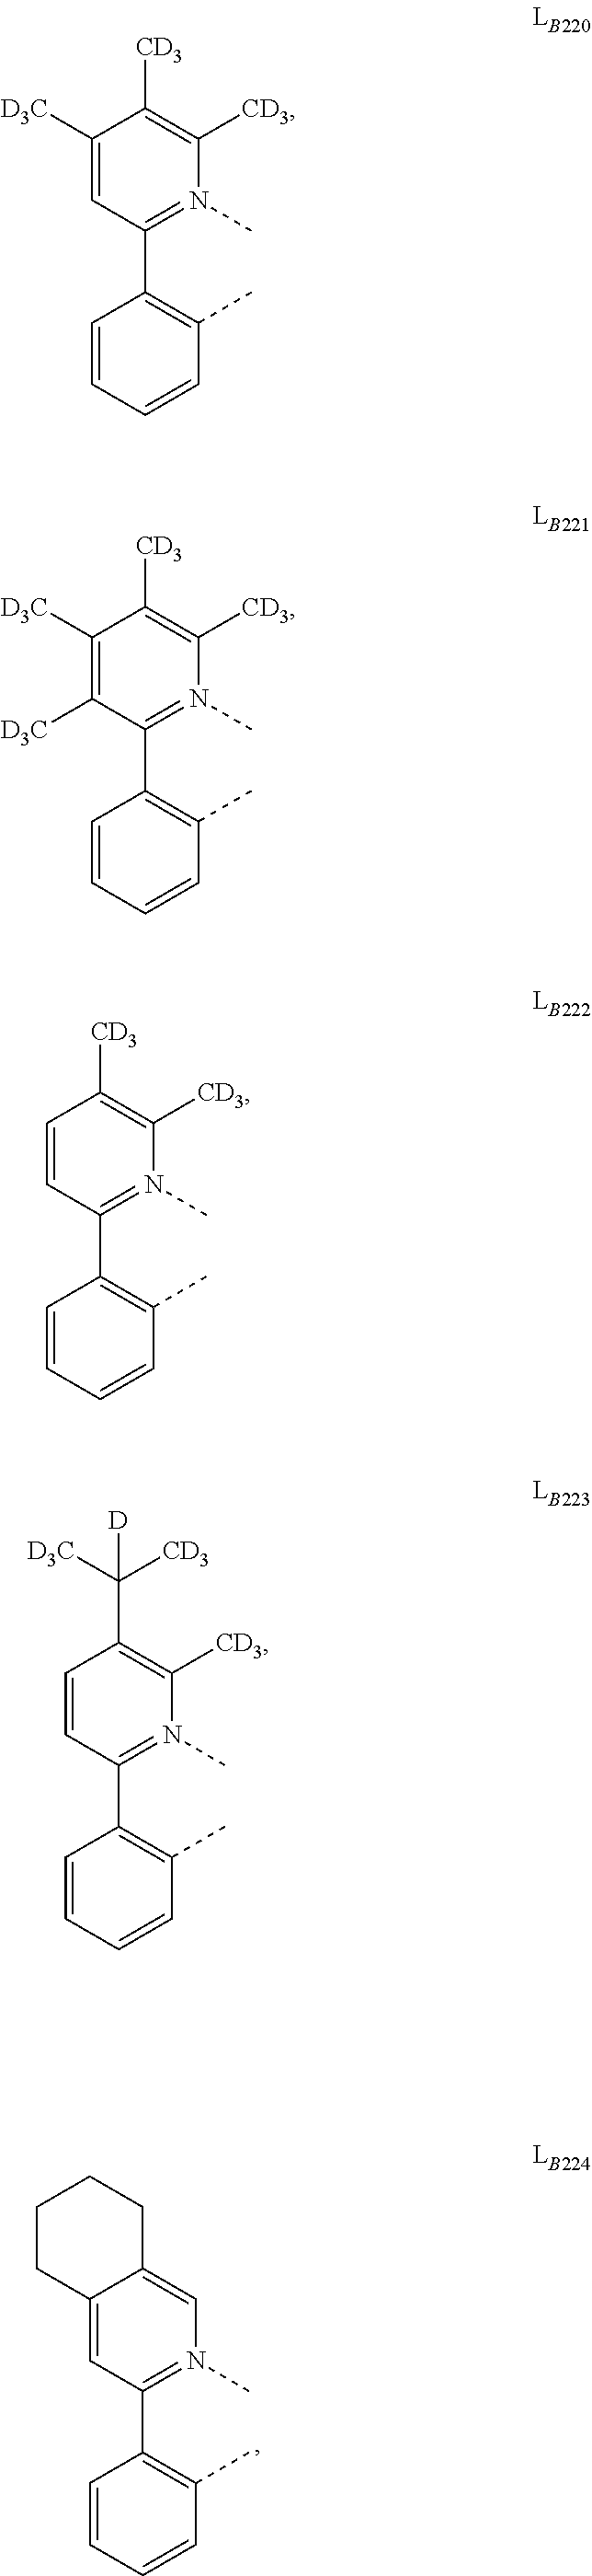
C1([D3C])=CC(C2=C(C)C=CC=C2)=N(C)C([CD3])=C1[CD3].C12=CC(C3=C(C)C=CC=C3)=N(C)C=C1CCCC2.C1([D3C])=C([D3C])C(C2=C(C)C=CC=C2)=N(C)C([CD3])=C1[CD3].C1=CC(C2=C(C)C=CC=C2)=N(C)C([CD3])=C1[CD3].C1=CC(C2=C(C)C=CC=C2)=N(C)C([CD3])=C1C([D3C])([CD3])[D]
